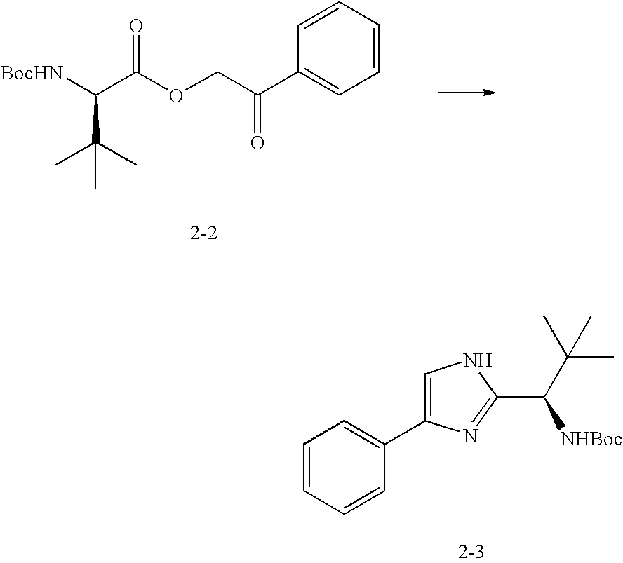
[BocHN]C(C(OCC(C1=CC=CC=C1)=O)=O)C(C)(C)C.C1=CC=CC(C2=CNC(C(C(C)(C)C)[NHBoc])=N2)=C1
